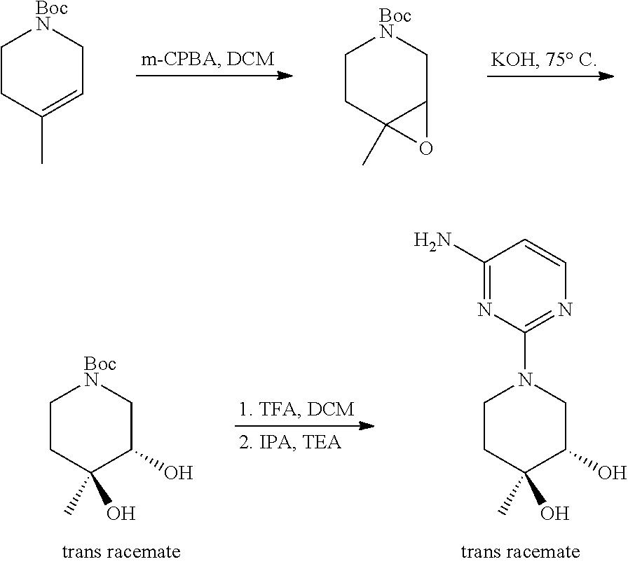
C1CC2(C)C(C[BocN]1)O2.C1CC(C)=CC[BocN]1.C1CC(C)(O)C(O)CN1C1=NC=CC(N)=N1.C1CC(C)(O)C(O)C[BocN]1
